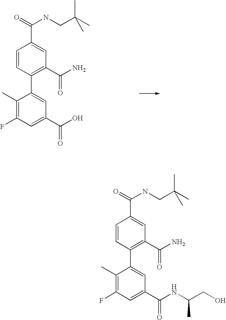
C1(C)=C(F)C=C(C(=O)O)C=C1C1=C(C(=O)N)C=C(C(=O)NCC(C)(C)C)C=C1.C1(C)=C(F)C=C(C(=O)NC(CO)C)C=C1C1=C(C(=O)N)C=C(C(=O)NCC(C)(C)C)C=C1
